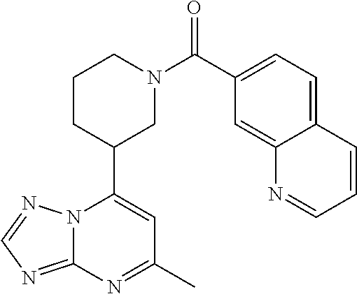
N12C(=NC=N1)N=C(C)C=C2C1CN(C(=O)C2=CC=C3C(=C2)N=CC=C3)CCC1
